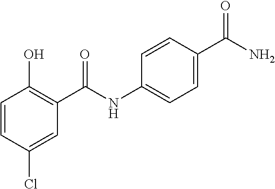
C1=CC(Cl)=CC(C(NC2=CC=C(C(N)=O)C=C2)=O)=C1O
